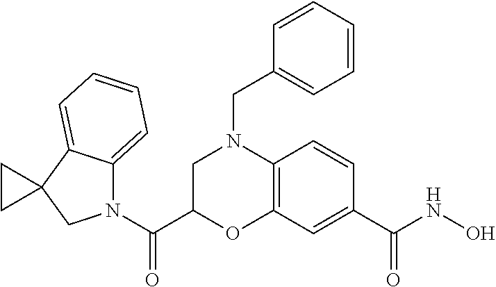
C(C1OC2=C(N(CC3=CC=CC=C3)C1)C=CC(C(NO)=O)=C2)(=O)N1C2=CC=CC=C2C2(C1)CC2
